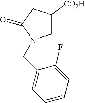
C1C([CO2H])CC(=O)N1CC1=CC=CC=C1F
